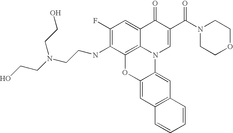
C12=C3C(=CC(F)=C1NCCN(CCO)CCO)C(=O)C(C(N1CCOCC1)=O)=CN3C1=CC3=C(C=C1O2)C=CC=C3
